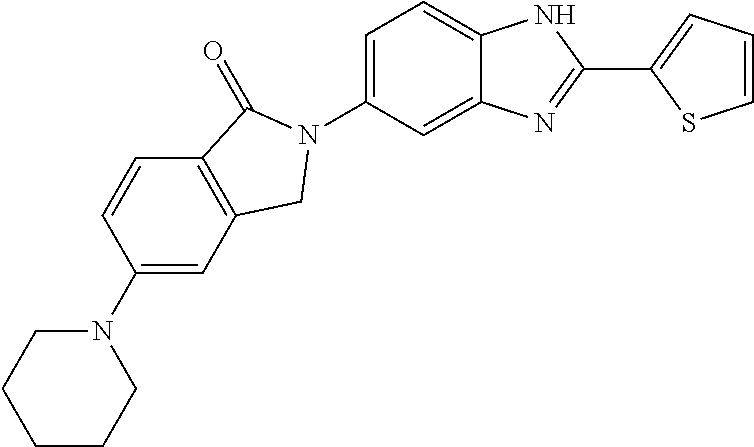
C1(N2CCCCC2)=CC2=C(C=C1)C(=O)N(C1=CC=C3C(=C1)N=C(C1=CC=CS1)N3)C2
